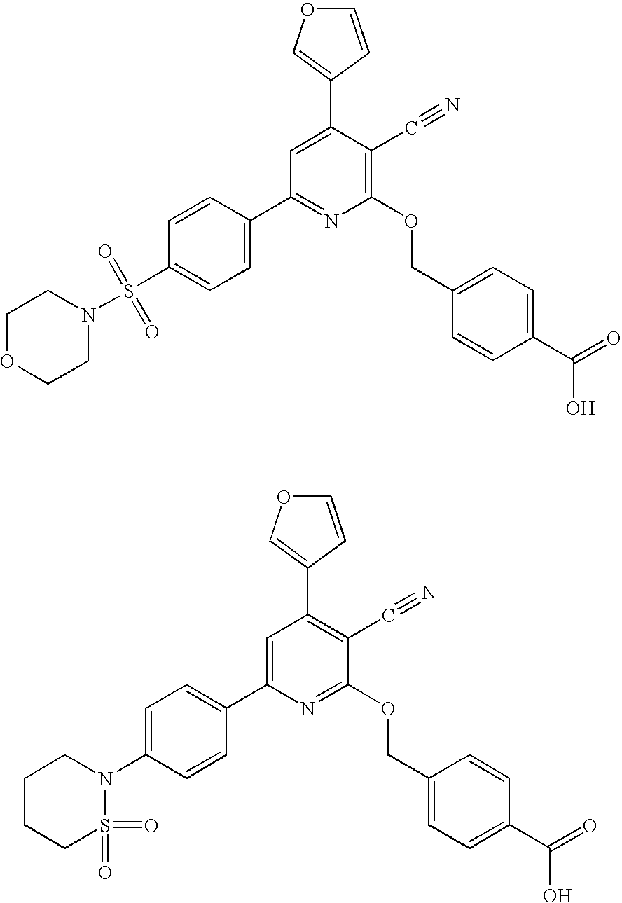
C1=CC(C2=CC(C3=CC=C(S(N4CCOCC4)(=O)=O)C=C3)=NC(OCC3=CC=C(C(=O)O)C=C3)=C2C#N)=CO1.C1=CC(C2=C(C#N)C(OCC3=CC=C(C(=O)O)C=C3)=NC(C3=CC=C(N4CCCCS4(=O)=O)C=C3)=C2)=CO1
